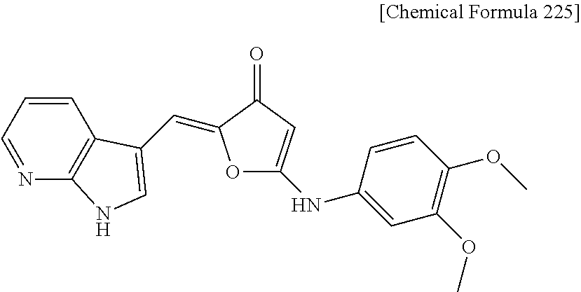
C1=CC=NC2=C1C(C=C1OC(NC3=CC(OC)=C(OC)C=C3)=CC1=O)=CN2
